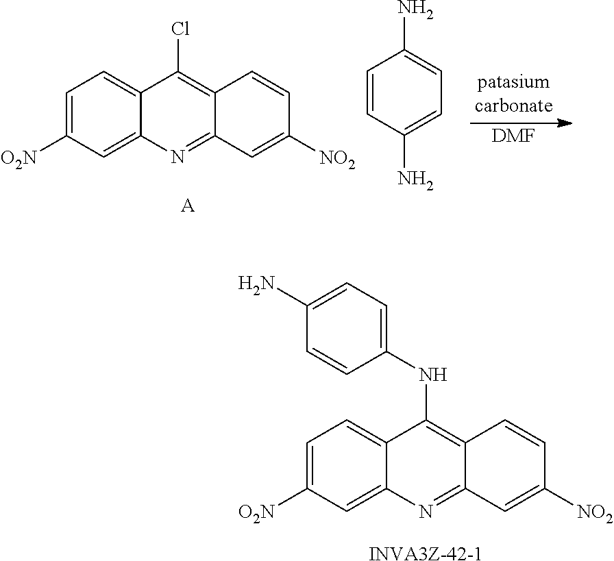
C1=C([O2N])C=C2C(=C1)C(Cl)=C1C(=N2)C=C([NO2])C=C1.[A].[DMF].C1=CC(N)=CC=C1N.C1=C([O2N])C=C2C(=C1)C(NC1=CC=C(N)C=C1)=C1C(=N2)C=C([NO2])C=C1.[INVA3Z-42-1]
